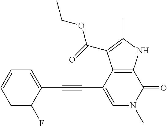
C(C1=CN(C)C(=O)C2=C1C(C(=O)OCC)=C(C)N2)#CC1=CC=CC=C1F
